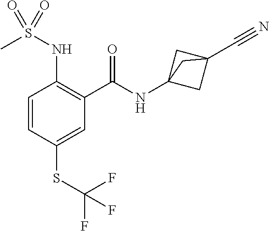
C1=CC(SC(F)(F)F)=CC(C(NC23CC(C#N)(C2)C3)=O)=C1NS(C)(=O)=O
